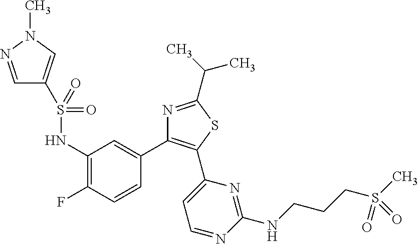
C1=NN(C)C=C1S(NC1=C(F)C=CC(C2=C(C3=CC=NC(NCCCS(C)(=O)=O)=N3)SC(C(C)C)=N2)=C1)(=O)=O
